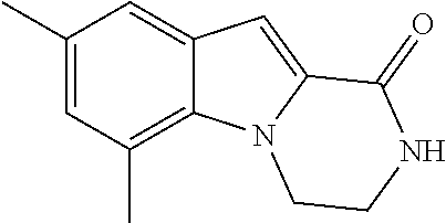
C1(C)=CC(C)=C2C(=C1)C=C1N2CCNC1=O
